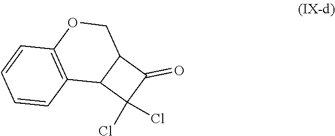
C12C(C3=C(OC1)C=CC=C3)C(Cl)(Cl)C2=O
